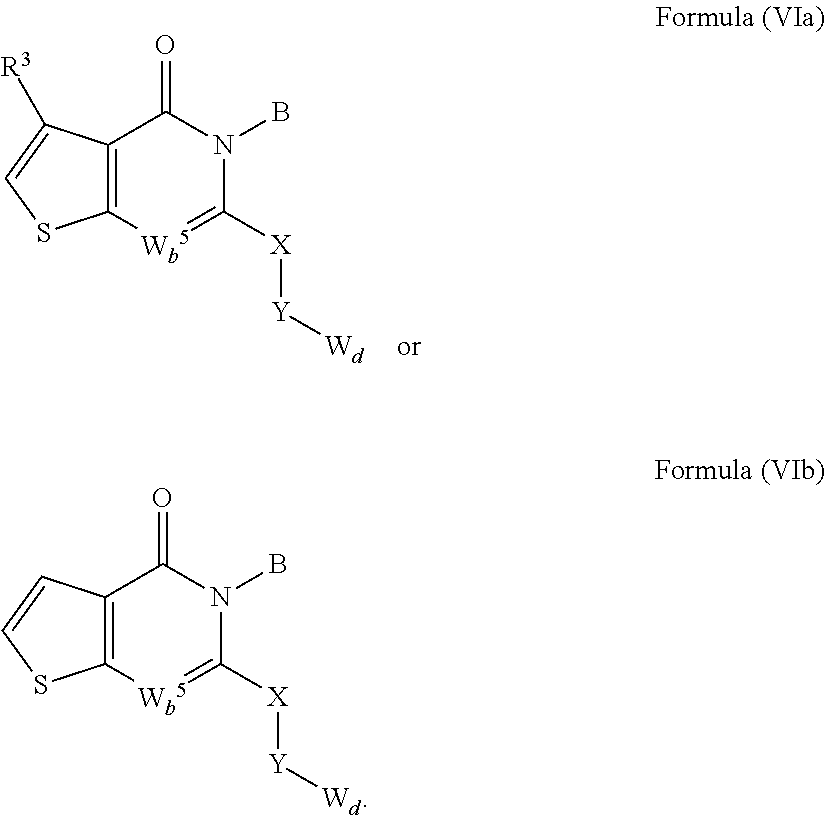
C12=C([Wb5]=C([X][Y][Wd])N(B)C1=O)SC=C2.C12=C([Wb5]=C([X][Y][Wd])N(B)C1=O)SC=C2[R3]
